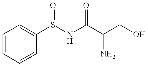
C1=CC=CC(S(NC(C(C(O)C)N)=O)=O)=C1
